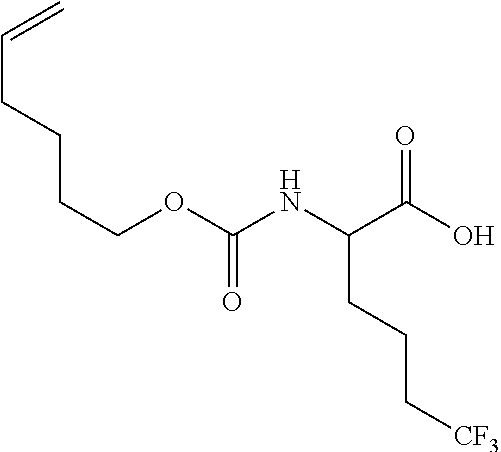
C(CCCCOC(NC(C(O)=O)CCC[CF3])=O)=C
